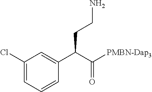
C1(C(CCN)C([PMBN-Dap3])=O)=CC(Cl)=CC=C1
